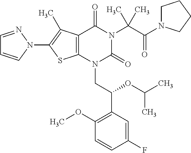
C12=C(C(C)=C(N3C=CC=N3)S1)C(=O)N(C(C(=O)N1CCCC1)(C)C)C(=O)N2CC(C1=C(OC)C=CC(F)=C1)OC(C)C
